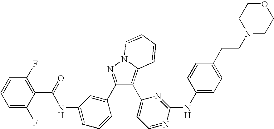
C1=C(F)C(C(=O)NC2=CC=CC(C3=NN4C(=C3C3=CC=NC(NC5=CC=C(CCN6CCOCC6)C=C5)=N3)C=CC=C4)=C2)=C(F)C=C1
